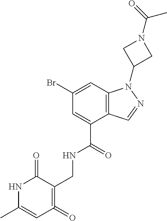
BrC1=CC2=C(C(C(=O)NCC3=C(=O)C=C(C)NC3=O)=C1)C=NN2C1CN(C(=O)C)C1
